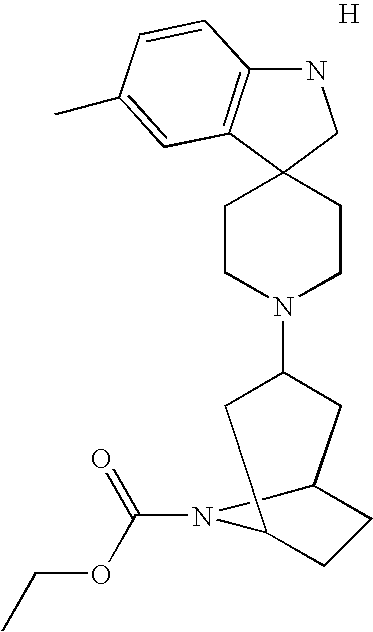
N1C2=C(C3(C1)CCN(C1CC4CCC(C1)N4C(=O)OCC)CC3)C=C(C)C=C2.[H]
